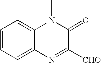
C1=CC=C2C(=C1)N(C)C(=O)C([CHO])=N2
